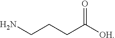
NCCCC([OH])=O
